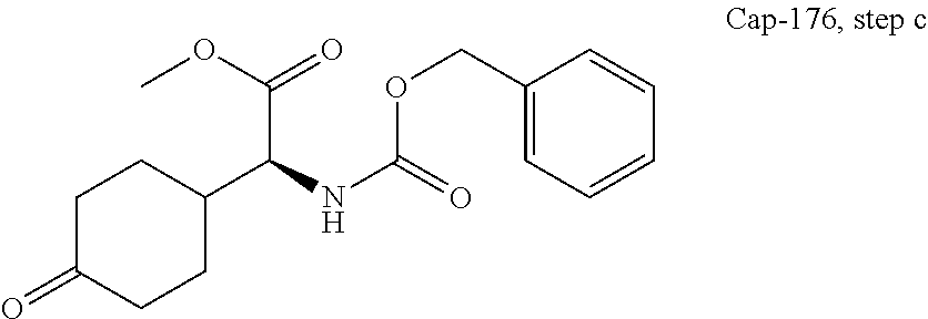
C1C(=O)CCC(C(NC(=O)OCC2=CC=CC=C2)C(OC)=O)C1
